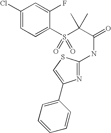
C1(Cl)=CC=C(S(C(C(=O)NC2=NC(C3=CC=CC=C3)=CS2)(C)C)(=O)=O)C(F)=C1
